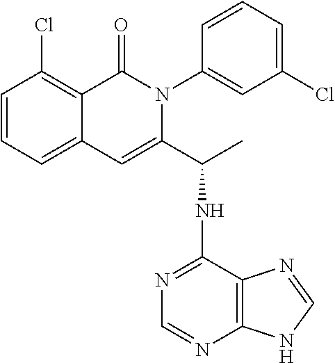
C1=CC=C2C(=C1Cl)C(=O)N(C1=CC(Cl)=CC=C1)C(C(C)NC1=NC=NC3=C1N=CN3)=C2
